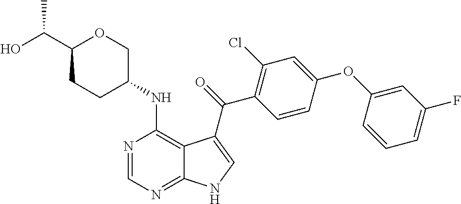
C1(C(O)C)CCC(NC2=C3C(=NC=N2)NC=C3C(=O)C2=C(Cl)C=C(OC3=CC(F)=CC=C3)C=C2)CO1
